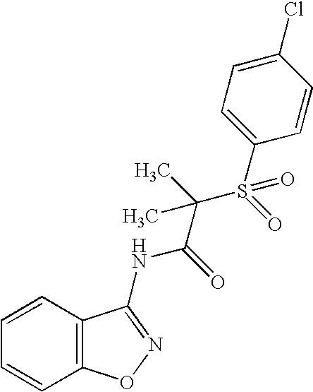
C1=CC2=C(C=C1)ON=C2NC(=O)C(S(C1=CC=C(Cl)C=C1)(=O)=O)(C)C
